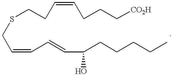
C(=CC=CC(CCCCC)O)CSCCC=CCCC[CO2H]
